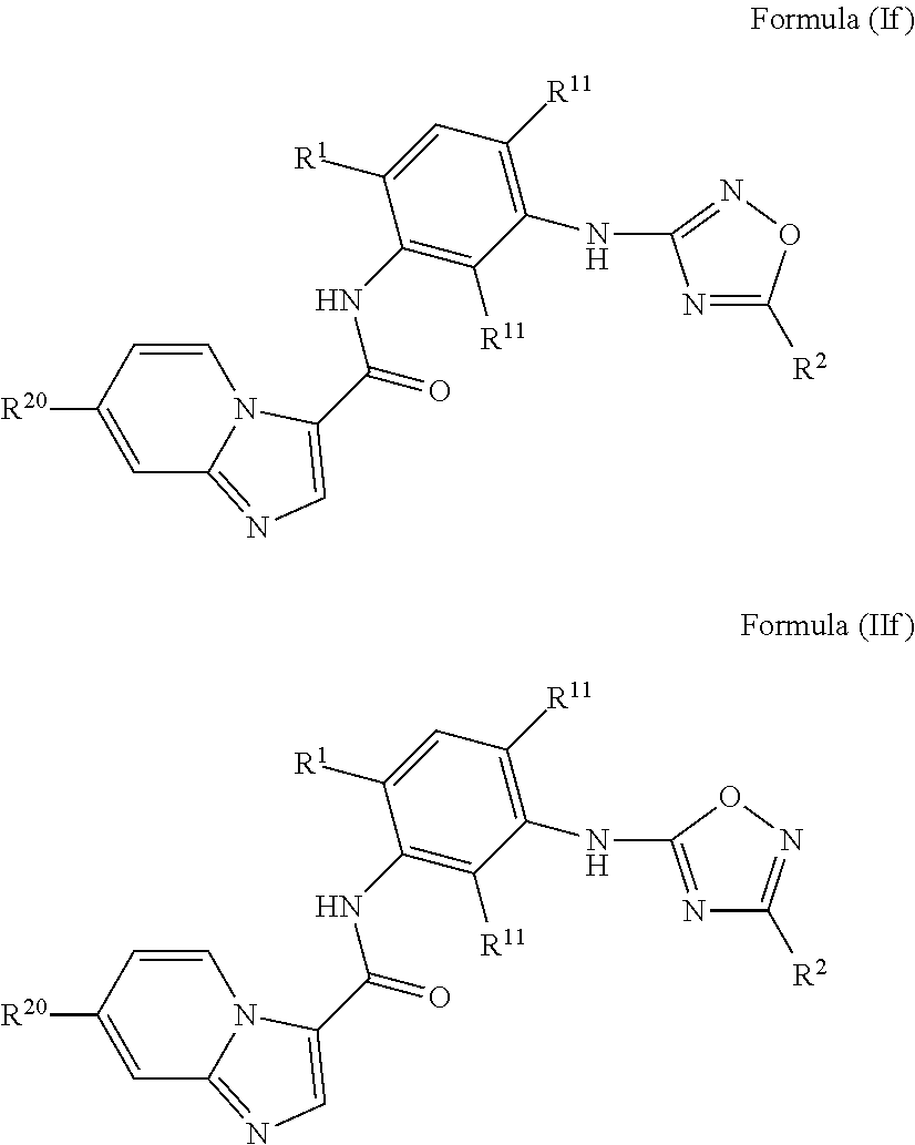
[H].C12=NC=C(C(NC3=C([R11])C(NC4=NOC([R2])=N4)=C([R11])C=C3[R1])=O)N1C=CC([R20])=C2.[H].C12=NC=C(C(NC3=C([R11])C(NC4=NC([R2])=NO4)=C([R11])C=C3[R1])=O)N1C=CC([R20])=C2
